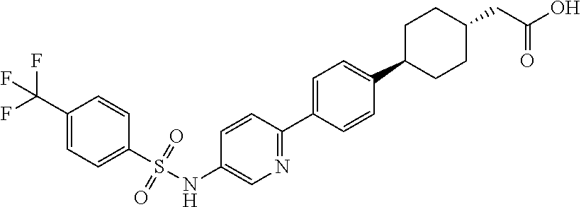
N(C1=CN=C(C2=CC=C(C3CCC(CC(=O)O)CC3)C=C2)C=C1)S(C1=CC=C(C(F)(F)F)C=C1)(=O)=O
